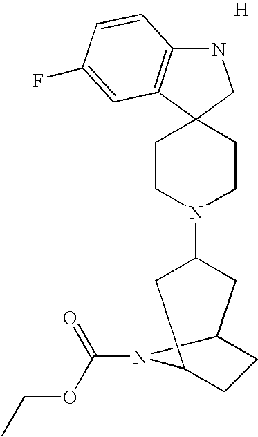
N1C2=C(C3(C1)CCN(C1CC4CCC(C1)N4C(=O)OCC)CC3)C=C(F)C=C2.[H]
